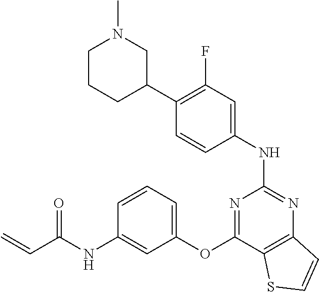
C1(C2=C(F)C=C(NC3=NC4=C(C(OC5=CC=CC(NC(C=C)=O)=C5)=N3)SC=C4)C=C2)CN(C)CCC1
